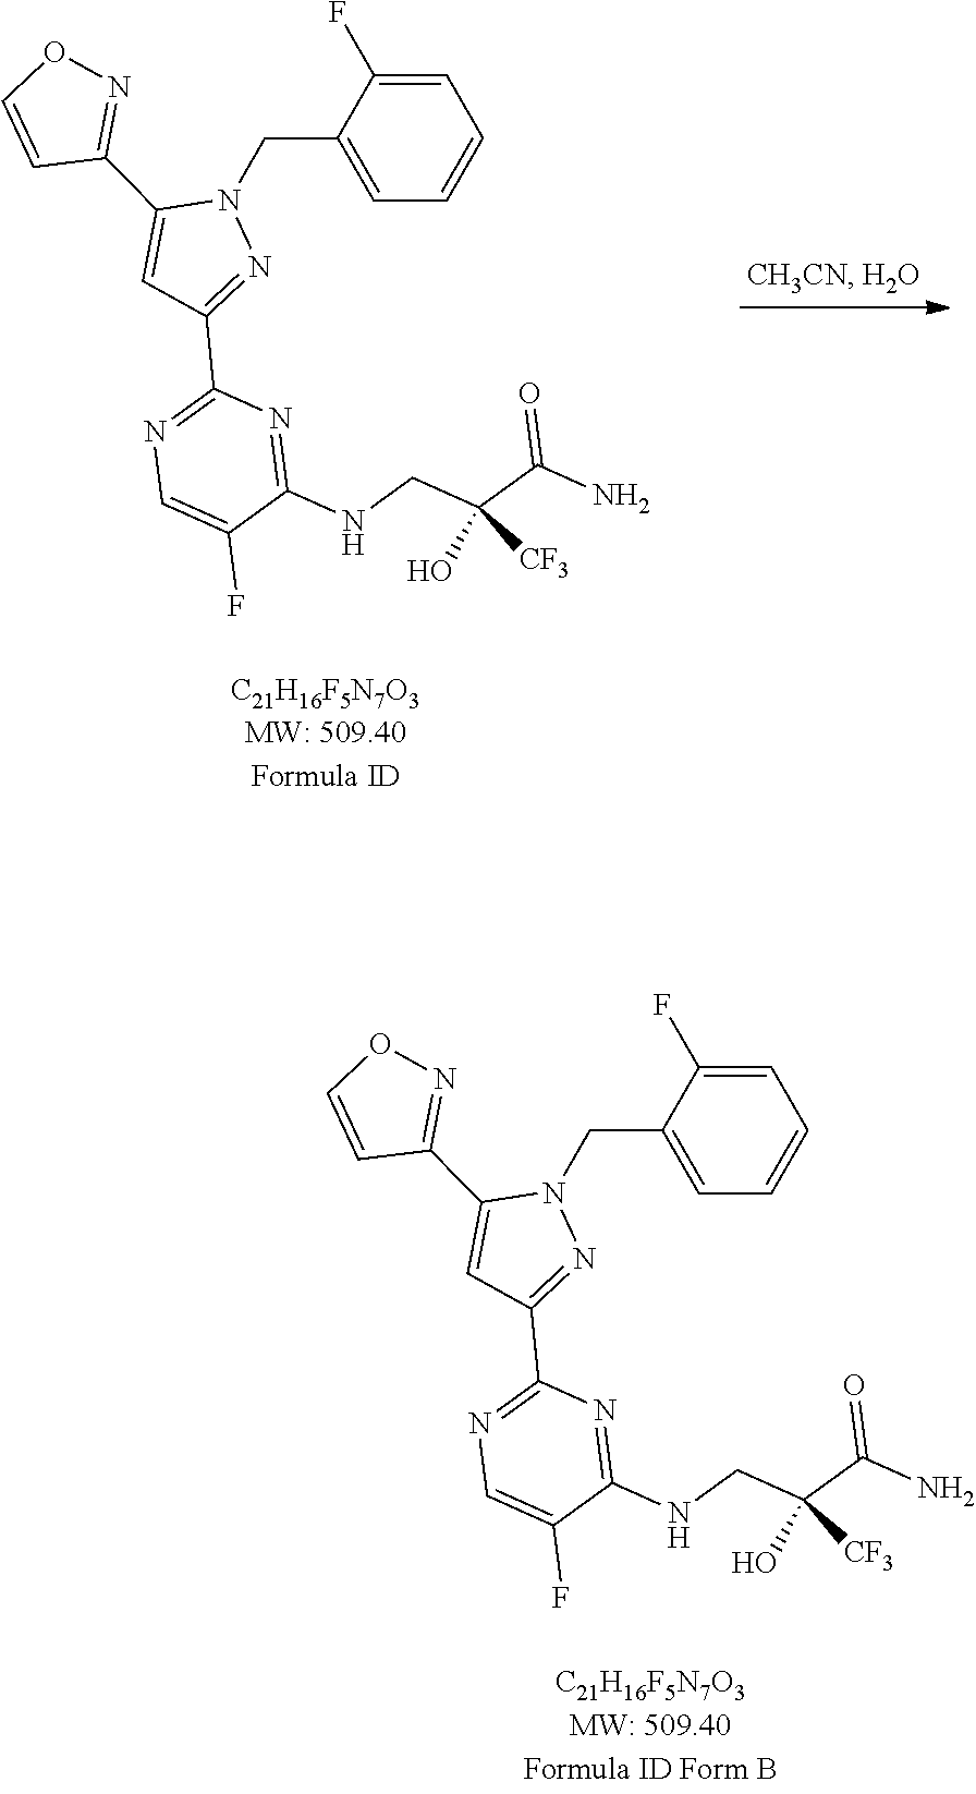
C1(C2=CC(C3=NC=C(F)C(NCC(C(N)=O)(O)[CF3])=N3)=NN2CC2=CC=CC=C2F)=NOC=C1.C1(C2=CC(C3=NC=C(F)C(NCC(C(N)=O)(O)[CF3])=N3)=NN2CC2=CC=CC=C2F)=NOC=C1
